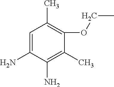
C1=C(N)C(N)=C(C)C(OCC)=C1C
